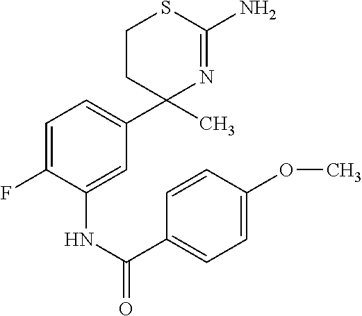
C1=C(F)C(NC(=O)C2=CC=C(OC)C=C2)=CC(C2(C)N=C(N)SCC2)=C1
